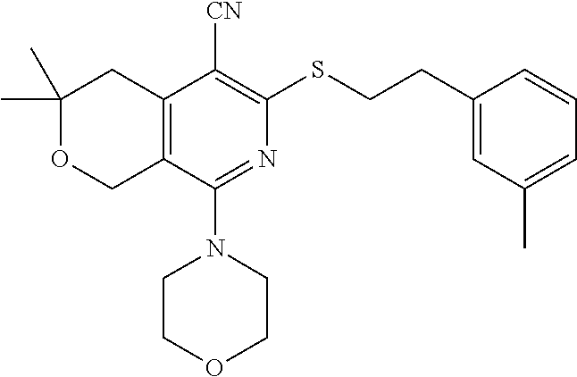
C1(C)(C)OCC2=C(C1)C([CN])=C(SCCC1=CC(C)=CC=C1)N=C2N1CCOCC1
